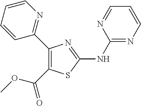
C1(NC2=NC(C3=NC=CC=C3)=C(C(OC)=O)S2)=NC=CC=N1
